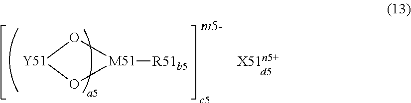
O1[Y51]O[M51]1[R51b5]
